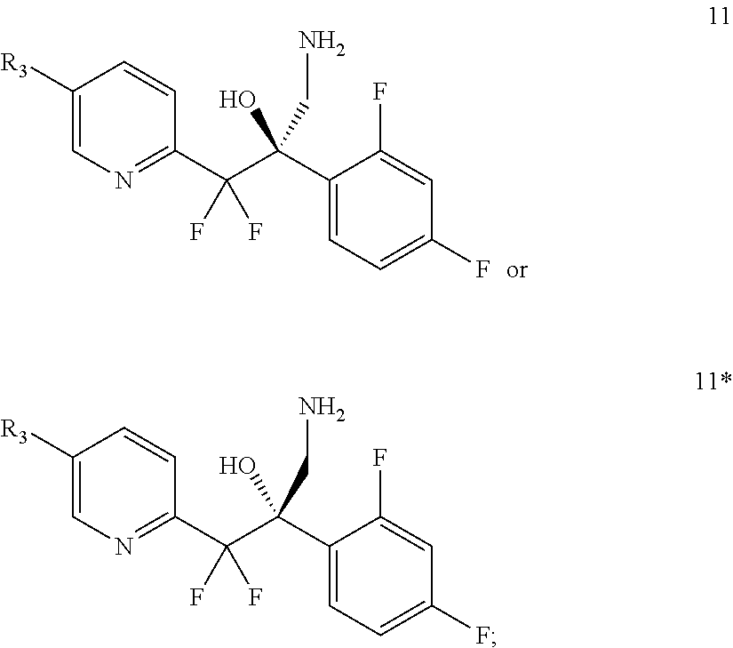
C1([R3])=CN=C(C(C(C2=CC=C(F)C=C2F)(O)CN)(F)F)C=C1.C1([R3])=CN=C(C(C(C2=CC=C(F)C=C2F)(O)CN)(F)F)C=C1
